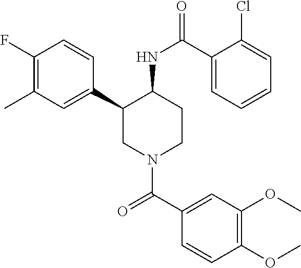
C1(F)=C(C)C=C(C2CN(C(C3=CC(OC)=C(OC)C=C3)=O)CCC2NC(=O)C2=CC=CC=C2Cl)C=C1
